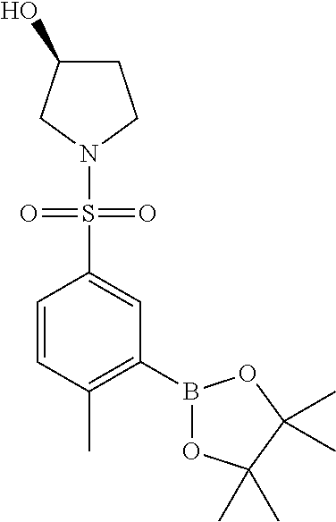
C1=CC(C)=C(B2OC(C)(C)C(C)(C)O2)C=C1S(N1CCC(O)C1)(=O)=O
